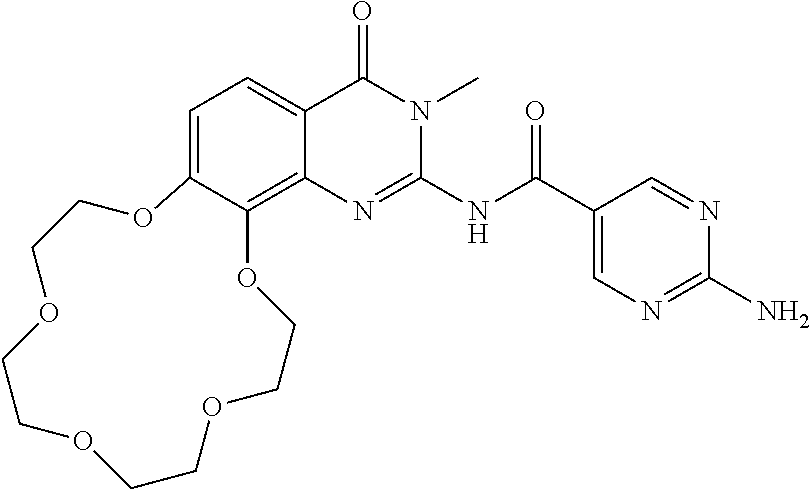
C1=C2C(=C3C(=C1)C(=O)N(C)C(NC(C1=CN=C(N)N=C1)=O)=N3)OCCOCCOCCOCCO2
